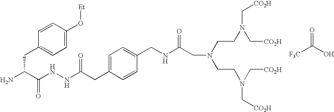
C(C(N)C(NNC(CC1=CC=C(CNC(CN(CCN(C[CO2H])C[CO2H])CCN(C[CO2H])C[CO2H])=O)C=C1)=O)=O)C1=CC=C(O[Et])C=C1.O=C(O)[F3C]
